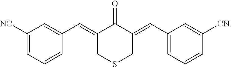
C1=CC=C([NC])C=C1C=C1CSCC(=CC2=CC=CC([CN])=C2)C1=O
